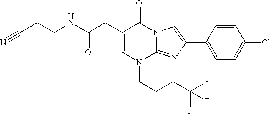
C1=C(CC(NCCC#N)=O)C(=O)N2C(=NC(C3=CC=C(Cl)C=C3)=C2)N1CCCC(F)(F)F
